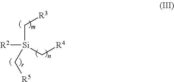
[Si](C[R3])([R2])(C[R4])C[R5]
